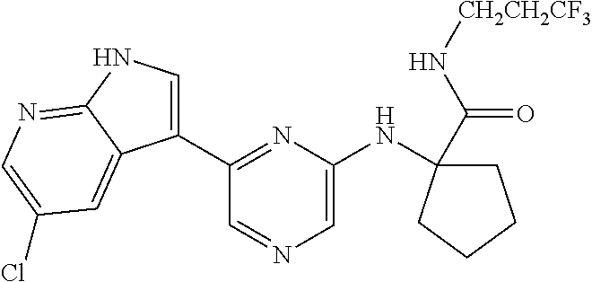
C1C(C(N[CH2CH2CF3])=O)(NC2=CN=CC(C3=CNC4=NC=C(Cl)C=C34)=N2)CCC1
